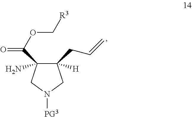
C1([H])(CC=C)C(N)(C(OC[R3])=O)CN([PG3])C1
